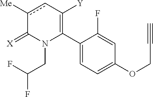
C1(C2=C([Y])cc([Me])C(=[X])N2CC(F)F)=CC=C(OCC#C)C=C1F
